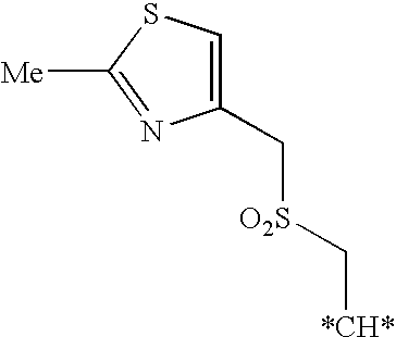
C1(C[O2S]C[*CH*])=CSC([Me])=N1
